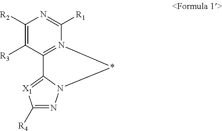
C1([R2])=C([R3])C2=N(C([R1])=N1)*N1C2=[X1]C([R4])=N1
